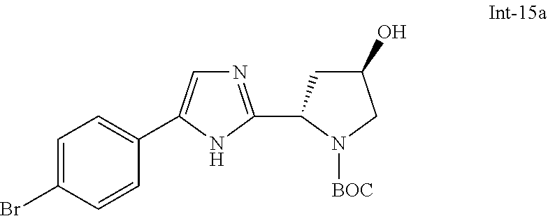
C1=C(Br)C=CC(C2=CN=C(C3CC(O)CN3[BOC])N2)=C1
